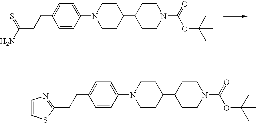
C1CN(C(=O)OC(C)(C)C)CCC1C1CCN(C2=CC=C(CCC(N)=S)C=C2)CC1.C1CN(C(=O)OC(C)(C)C)CCC1C1CCN(C2=CC=C(CCC3=NC=CS3)C=C2)CC1
